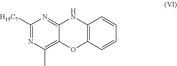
C1([H15C7])=NC(C)=C2C(=N1)NC1=C(O2)C=CC=C1
